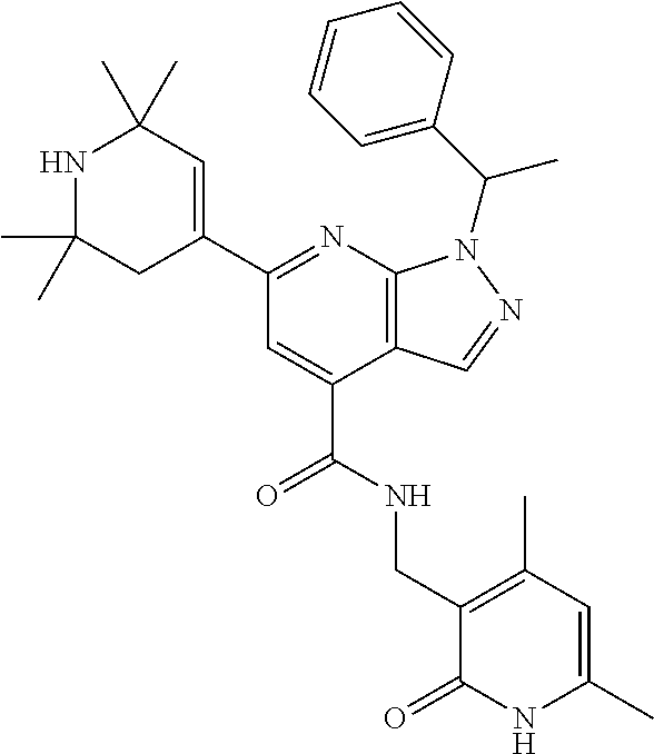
C1(C2=NC3=C(C(C(NCC4=C(C)C=C(C)NC4=O)=O)=C2)C=NN3C(C2=CC=CC=C2)C)=CC(C)(C)NC(C)(C)C1
